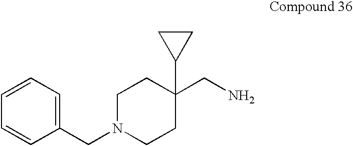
C1(CN2CCC(C3CC3)(CN)CC2)=CC=CC=C1
